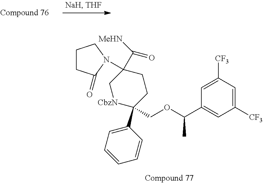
C1(C2(COC(C3=CC([CF3])=CC([CF3])=C3)C)[CbzN]CC(N3C(=O)CCC3)(C(=O)[MeHN])CC2)=CC=CC=C1
